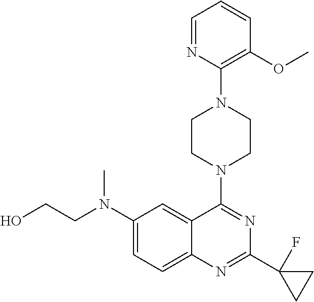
C12=CC=C(N(CCO)C)C=C1C(N1CCN(C3=C(OC)C=CC=N3)CC1)=NC(C1(F)CC1)=N2
